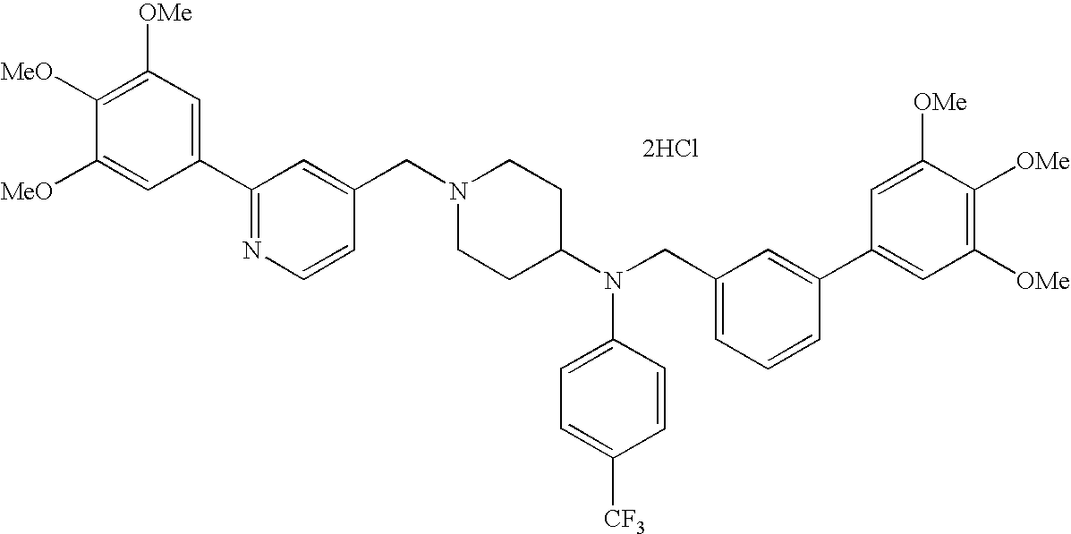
C1=C([MeO])C([MeO])=C([OMe])C=C1C1=NC=CC(CN2CCC(N(CC3=CC=CC(C4=CC([OMe])=C([OMe])C([OMe])=C4)=C3)C3=CC=C([CF3])C=C3)CC2)=C1.[2HCl]
